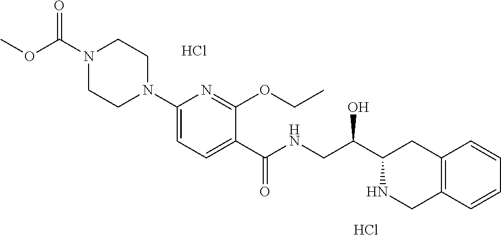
N1(C(OC)=O)CCN(C2=CC=C(C(NCC(C3CC4=C(C=CC=C4)CN3)O)=O)C(OCC)=N2)CC1.Cl.Cl
